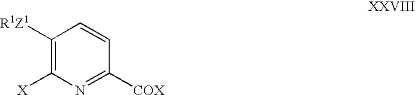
C1([R1Z1])=C([X])N=C([COX])C=C1
